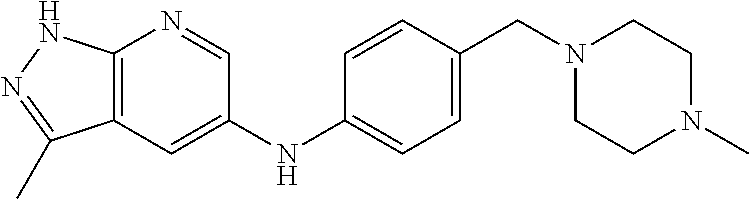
N(C1=CC2=C(N=C1)NN=C2C)C1=CC=C(CN2CCN(C)CC2)C=C1
